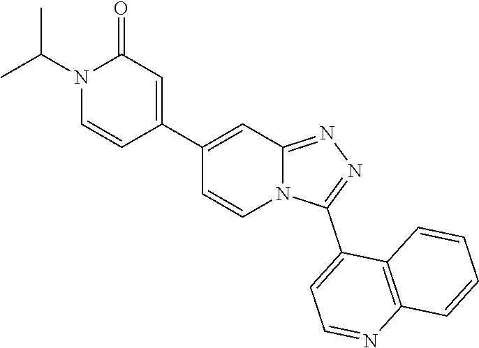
N12C(=NN=C1C1=CC=NC3=C1C=CC=C3)C=C(C1=CC(=O)N(C(C)C)C=C1)C=C2
